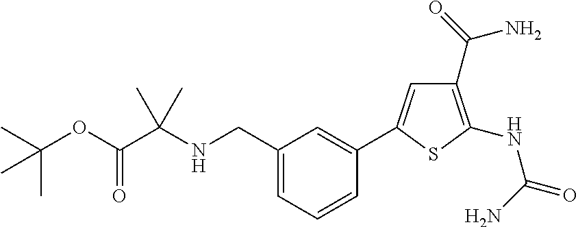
C(OC(C(NCC1=CC=CC(C2=CC(C(N)=O)=C(NC(=O)N)S2)=C1)(C)C)=O)(C)(C)C
